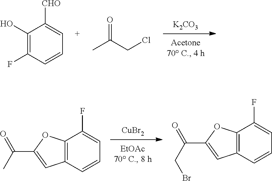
[K2CO3].C1(O)=C(F)C=CC=C1[CHO].ClCC(=O)C.[CuBr2].C12=C(C=CC=C1F)C=C(C(=O)C)O2.C12=C(C=CC=C1F)C=C(C(=O)CBr)O2
